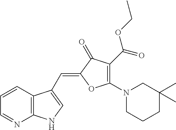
C1=CC2=C(N=C1)NC=C2C=C1C(=O)C(C(OCC)=O)=C(N2CC(C)(C)CCC2)O1
